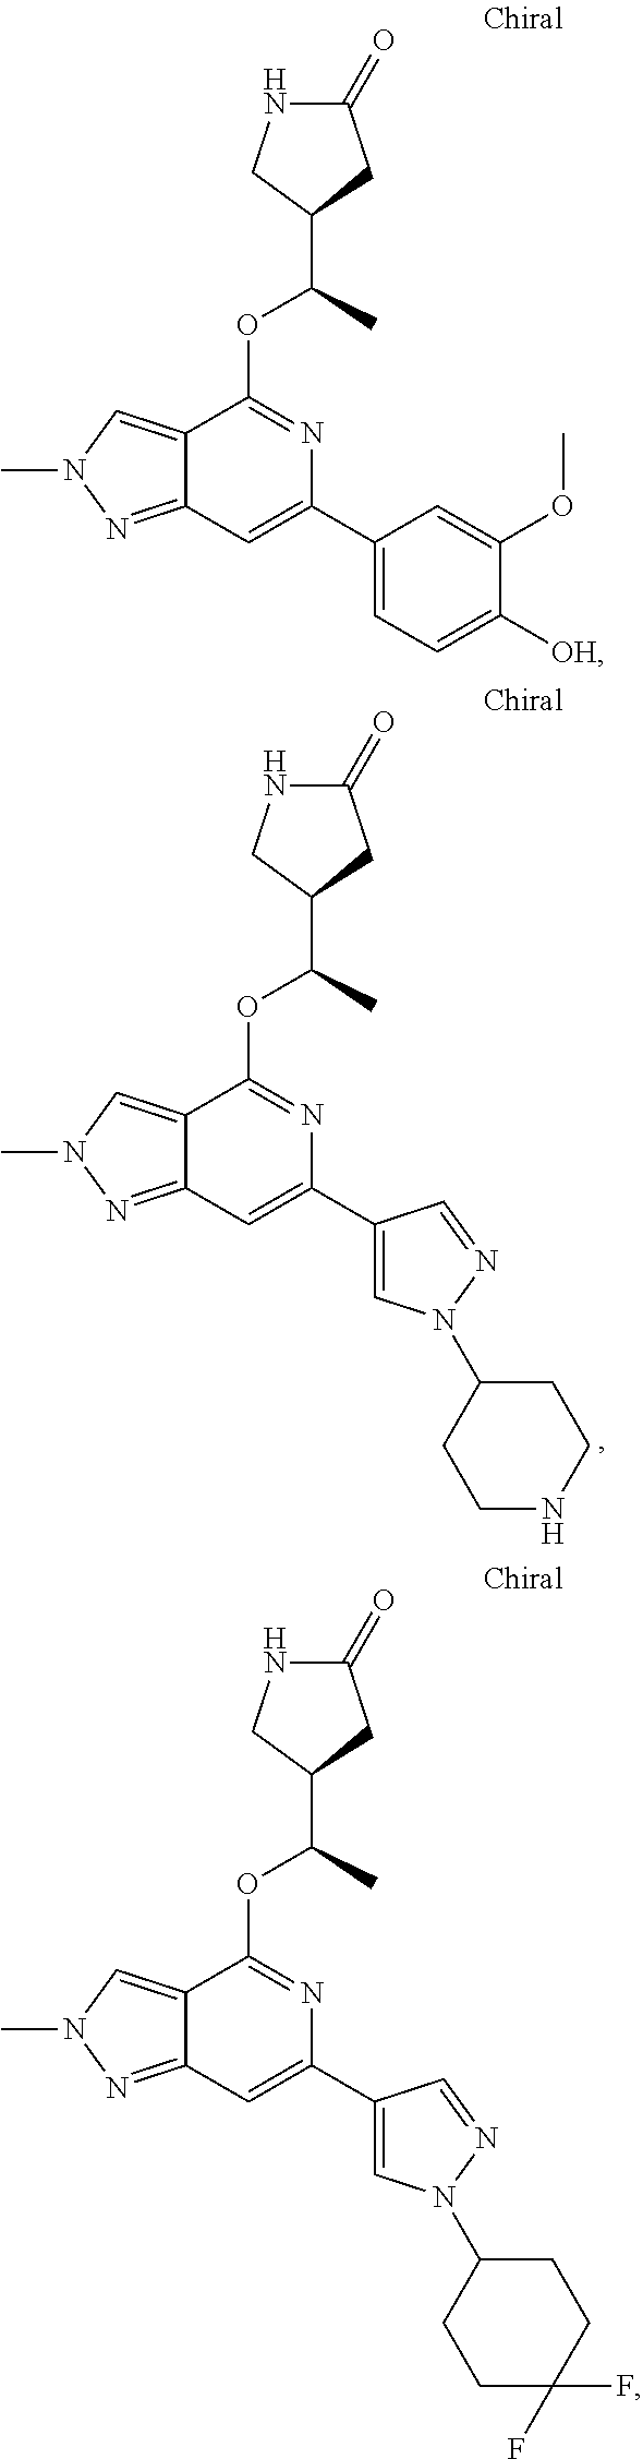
C1(=O)NCC(C(C)OC2=NC(C3=CC=C([OH])C(OC)=C3)=CC3=NN(C)C=C23)C1.C1(=O)NCC(C(C)OC2=NC(C3=CN(C4CCC(F)(F)CC4)N=C3)=CC3=NN(C)C=C23)C1.C1(=O)NCC(C(C)OC2=NC(C3=CN(C4CCNCC4)N=C3)=CC3=NN(C)C=C23)C1
